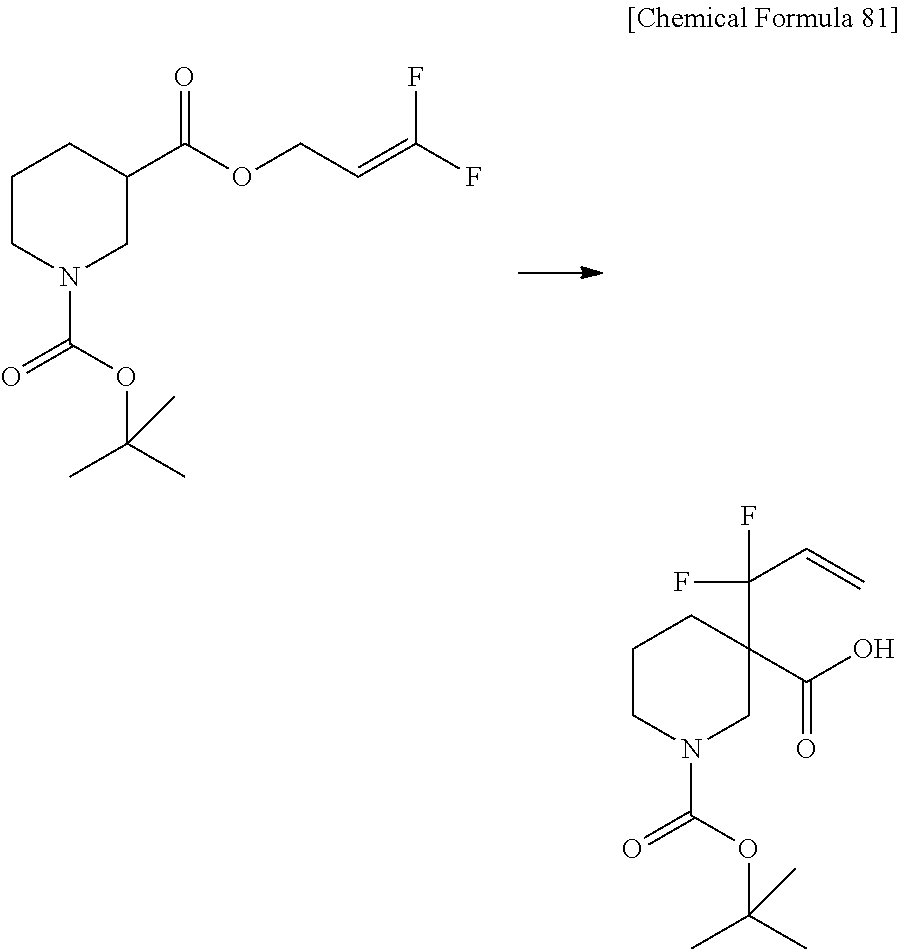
C1CN(C(=O)OC(C)(C)C)CC(C(OCC=C(F)F)=O)C1.C1CN(C(=O)OC(C)(C)C)CC(C(O)=O)(C(C=C)(F)F)C1
